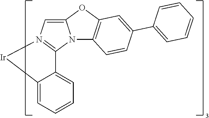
C12=CN3=C(N1C1=C(O2)C=C(C2=CC=CC=C2)C=C1)C1=CC=CC=C1[Ir]3
